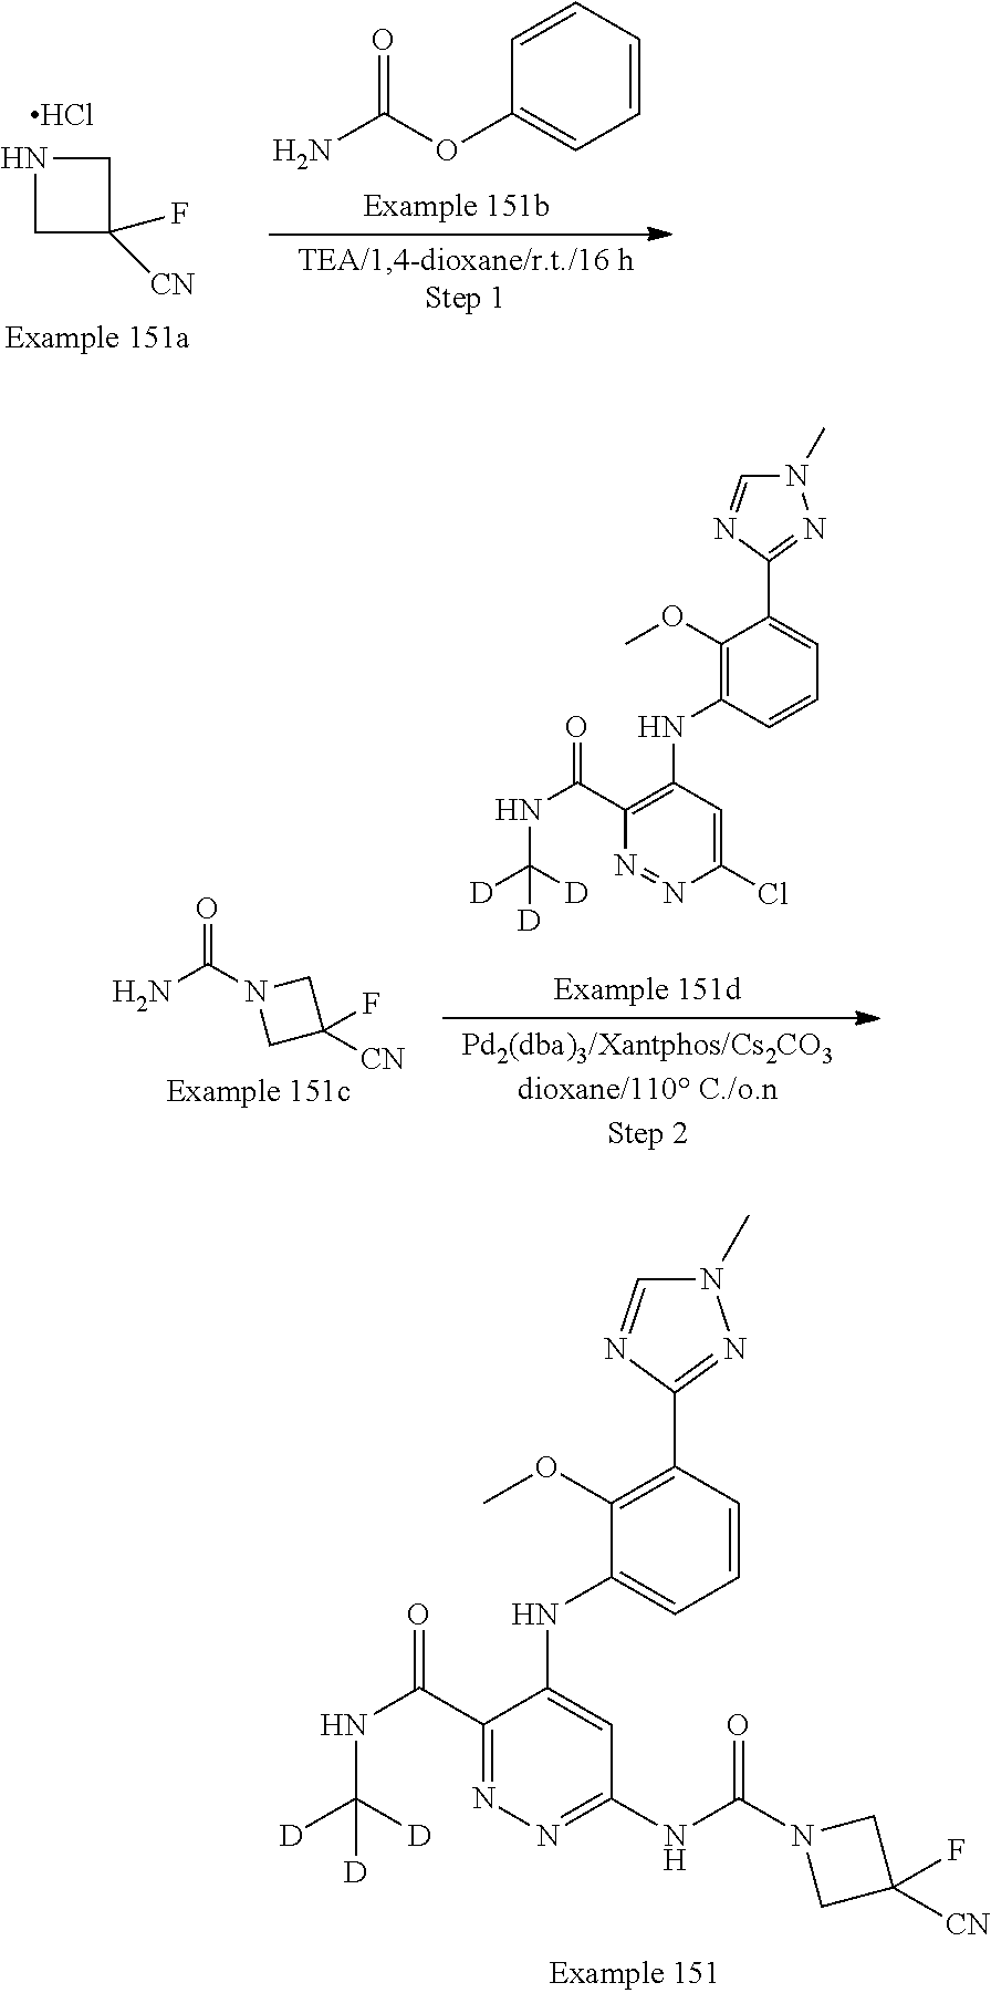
C1NCC1([CN])F.Cl.C1=CC=CC(OC(N)=O)=C1.C1(OC)=C(C2=NN(C)C=N2)C=CC=C1NC1=CC(NC(N2CC([CN])(F)C2)=O)=NN=C1C(NC([D])([D])[D])=O.NC(N1CC([CN])(F)C1)=O.C1(OC)=C(NC2=C(C(NC([D])([D])[D])=O)N=NC(Cl)=C2)C=CC=C1C1=NN(C)C=N1
